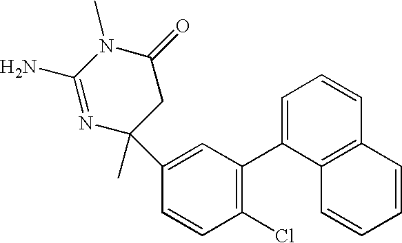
C1(N)=NC(C2=CC(C3=CC=CC4=C3C=CC=C4)=C(Cl)C=C2)(C)CC(=O)N1C
